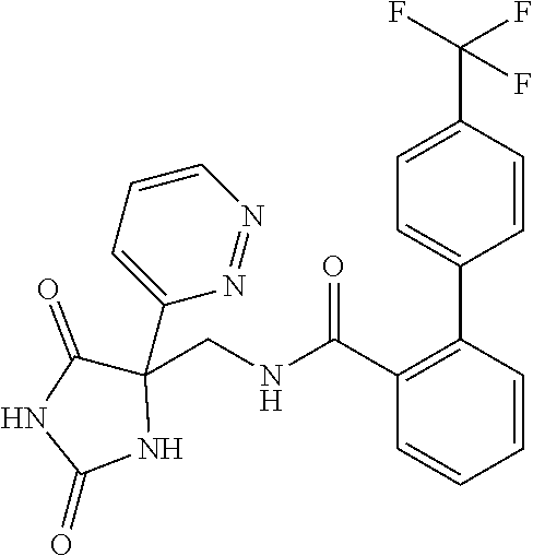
C(C1=CC=C(C2=C(C(NCC3(C4=CC=CN=N4)C(=O)NC(=O)N3)=O)C=CC=C2)C=C1)(F)(F)F
